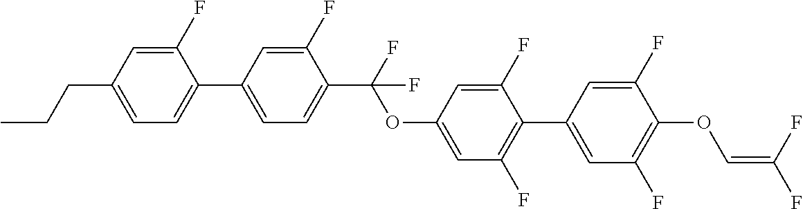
C1=C(C2=CC=C(CCC)C=C2F)C=C(F)C(C(F)(OC2=CC(F)=C(C3=CC(F)=C(OC=C(F)F)C(F)=C3)C(F)=C2)F)=C1
